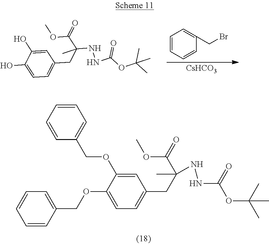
C1(O)=CC=C(CC(NNC(OC(C)(C)C)=O)(C(=O)OC)C)C=C1O.C1=CC=CC(CBr)=C1.[CsHCO3].C1(OCC2=CC=CC=C2)=CC=C(CC(C(OC)=O)(C)NNC(OC(C)(C)C)=O)C=C1OCC1=CC=CC=C1
